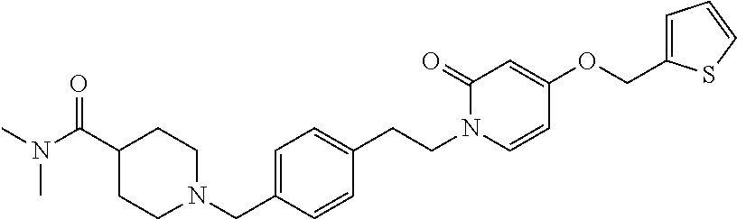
N1(CC2=CC=C(CCN3C=CC(OCC4=CC=CS4)=CC3=O)C=C2)CCC(C(=O)N(C)C)CC1
